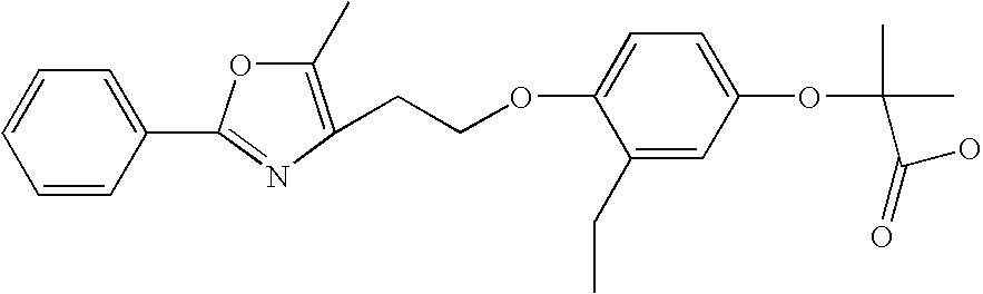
C1(C)=C(CCOC2=CC=C(OC(C)(C)C(=O)O)C=C2CC)N=C(C2=CC=CC=C2)O1
